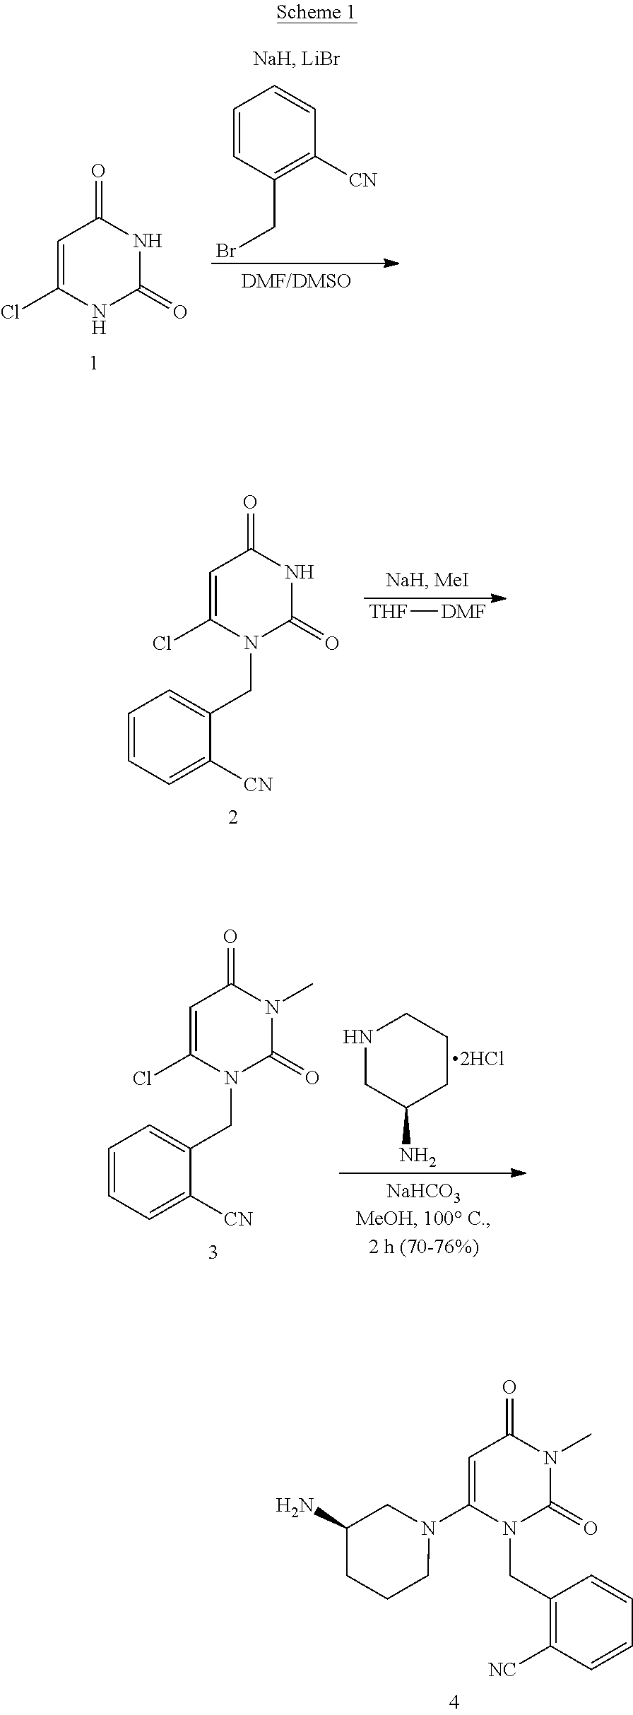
C1=CC(CBr)=C([CN])C=C1.C1=C(Cl)NC(=O)NC1=O.[DMF][THF].C1=C(Cl)N(CC2=CC=CC=C2[CN])C(=O)NC1=O.N1CC(N)CCC1.C1=C(Cl)N(CC2=CC=CC=C2[CN])C(=O)N(C)C1=O.C1=C(N2CC(N)CCC2)N(CC2=C([NC])C=CC=C2)C(=O)N(C)C1=O
